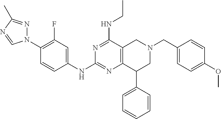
C1(N2N=C(C)N=C2)=C(F)C=C(NC2=NC3=C(C(NCC)=N2)CN(CC2=CC=C(OC)C=C2)CC3C2=CC=CC=C2)C=C1
